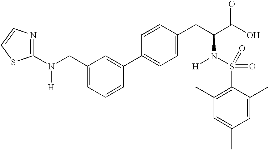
N1=C(N(CC2=CC=CC(C3=CC=C(CC(C(O)=O)N([H])S(=O)(C4=C(C)C=C(C)C=C4C)=O)C=C3)=C2)[H])SC=C1
